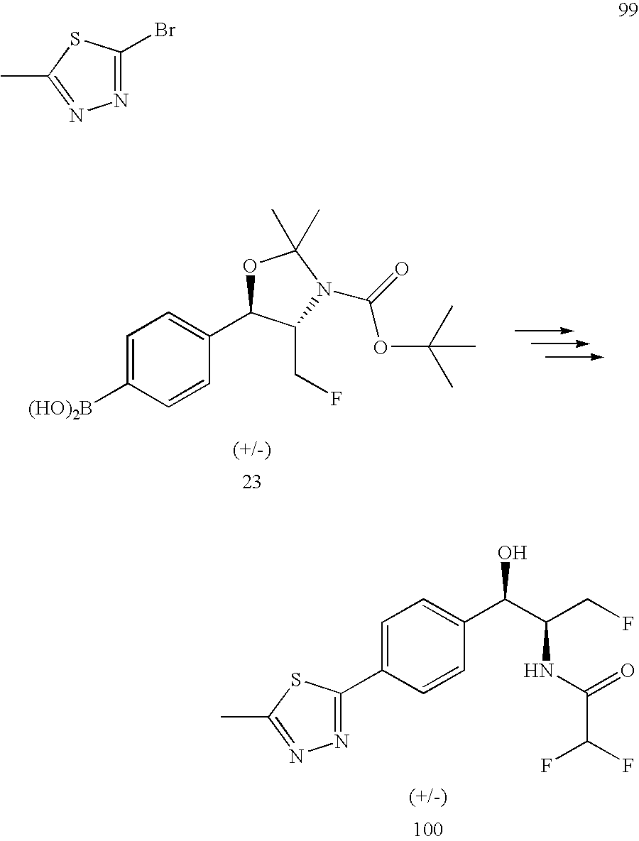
C1=C([(HO)2B])C=CC(C2OC(C)(C)N(C(=O)OC(C)(C)C)C2CF)=C1.N1=C(C2=CC=C(C(C(CF)NC(=O)C(F)F)O)C=C2)SC(C)=N1.N1=C(Br)SC(C)=N1
